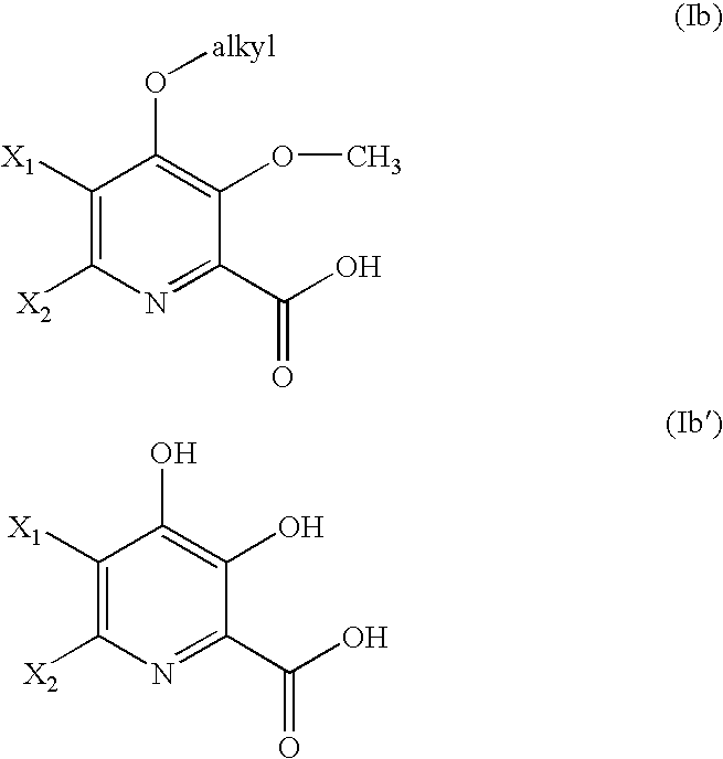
C1([X1])=C([X2])N=C(C(O)=O)C(OC)=C1O[alkyl].C1([X1])=C([X2])N=C(C(O)=O)C(O)=C1O
